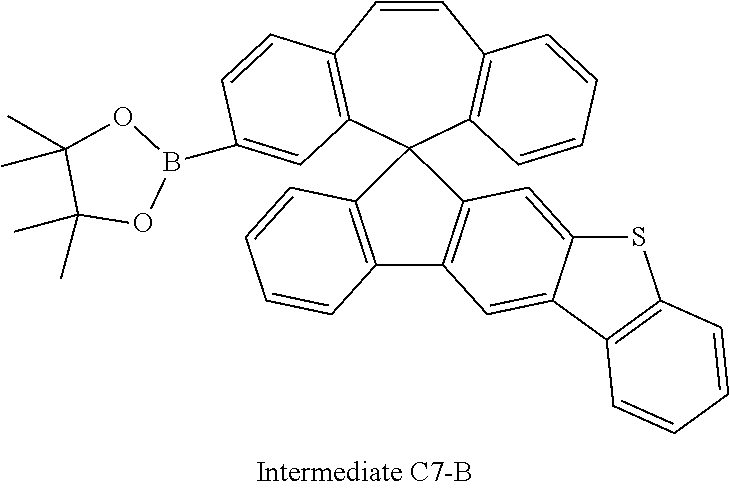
C1=CC2=C(C=CC=C2)C2(C3=C1C=CC(B1OC(C)(C)C(C)(C)O1)=C3)C1=C(C3=C2C=CC=C3)C=C2C(=C1)SC1=C2C=CC=C1
